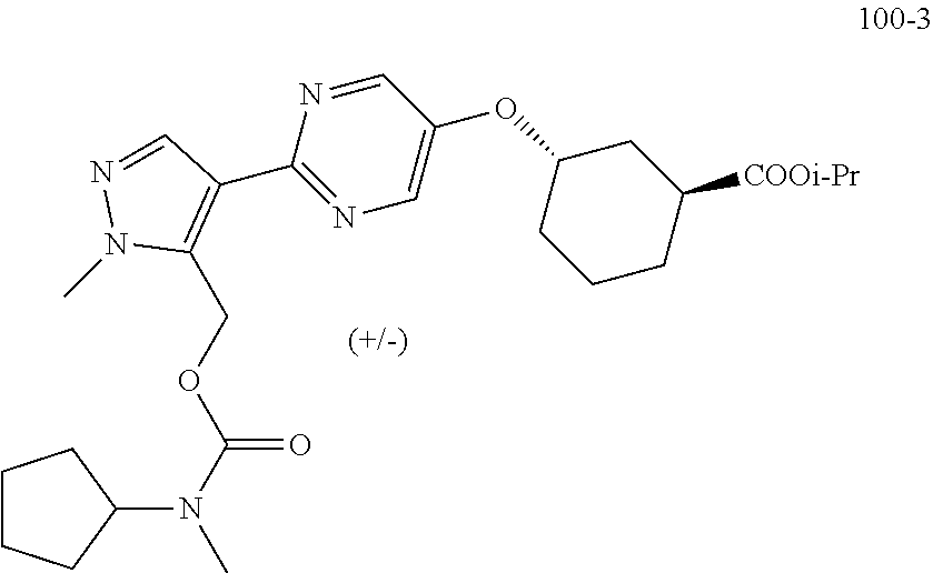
C1CCC(N(C(OCC2=C(C3=NC=C(OC4CCCC([COOi-Pr])C4)C=N3)C=NN2C)=O)C)C1
